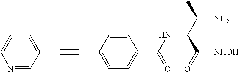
N1=CC(C#CC2=CC=C(C(=O)NC(C(=O)[NHOH])C(N)C)C=C2)=CC=C1
